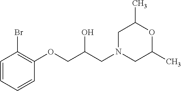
C1=CC=CC(OCC(CN2CC(C)OC(C)C2)O)=C1Br
